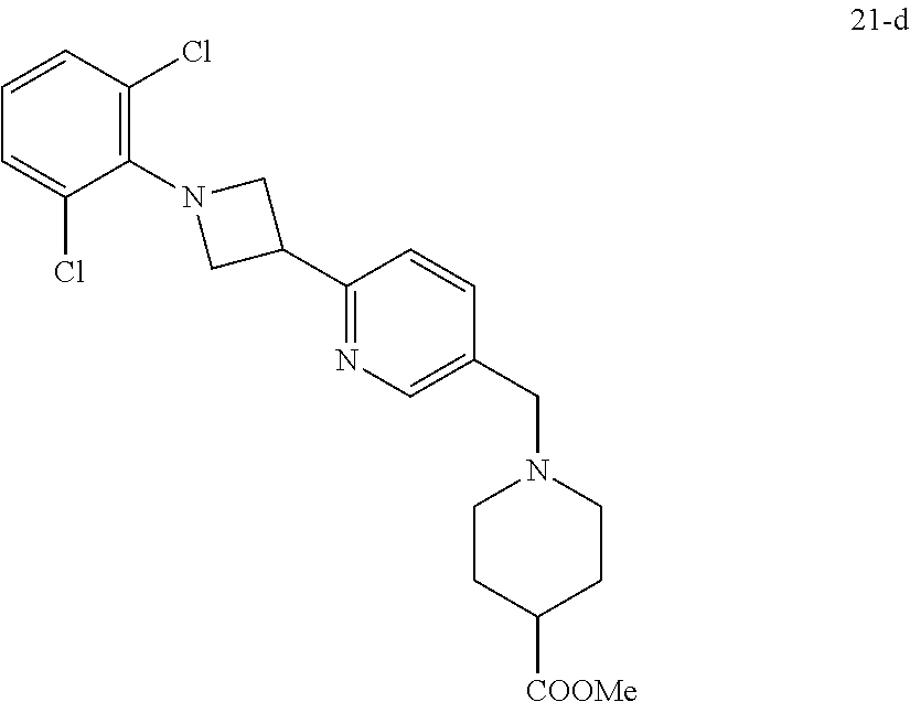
C1CC([COOMe])CCN1CC1=CN=C(C2CN(C3=C(Cl)C=CC=C3Cl)C2)C=C1
